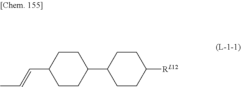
C1(C=CC)CCC(C2CCC([RL12])CC2)CC1
